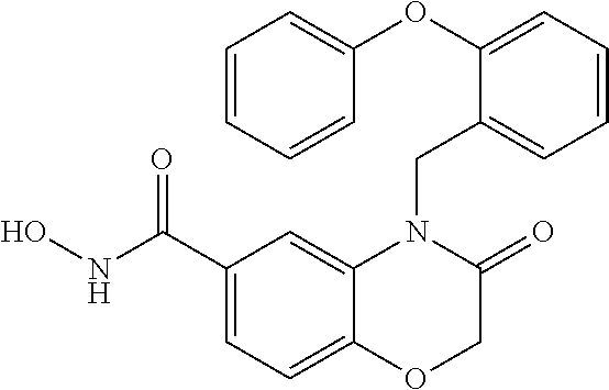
C1(C(NO)=O)=CC=C2C(=C1)N(CC1=CC=CC=C1OC1=CC=CC=C1)C(=O)CO2
